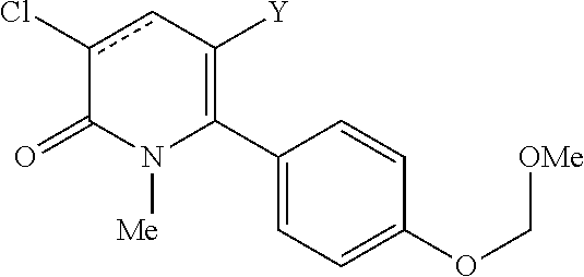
C1(C2=C([Y])cc(Cl)C(=O)N2[Me])=CC=C(OC[OMe])C=C1
